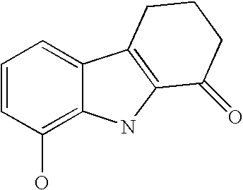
C1=CC(O)=C2C(=C1)C1=C(N2)C(=O)CCC1
